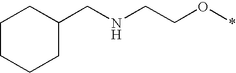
C1CCCC(CNCCO*)C1
